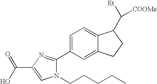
N1(CCCCC)C(C2=CC=C3C(=C2)CCC3C([Et])[COOMe])=NC(C(O)=O)=C1
